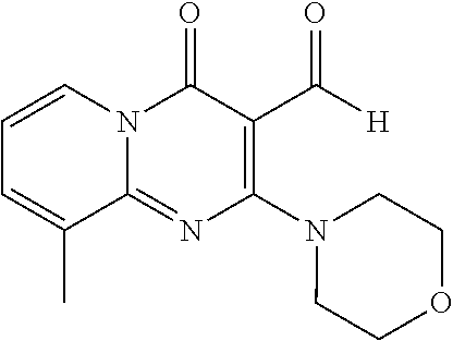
C1=CN2C(=NC(N3CCOCC3)=C(C([H])=O)C2=O)C(C)=C1
